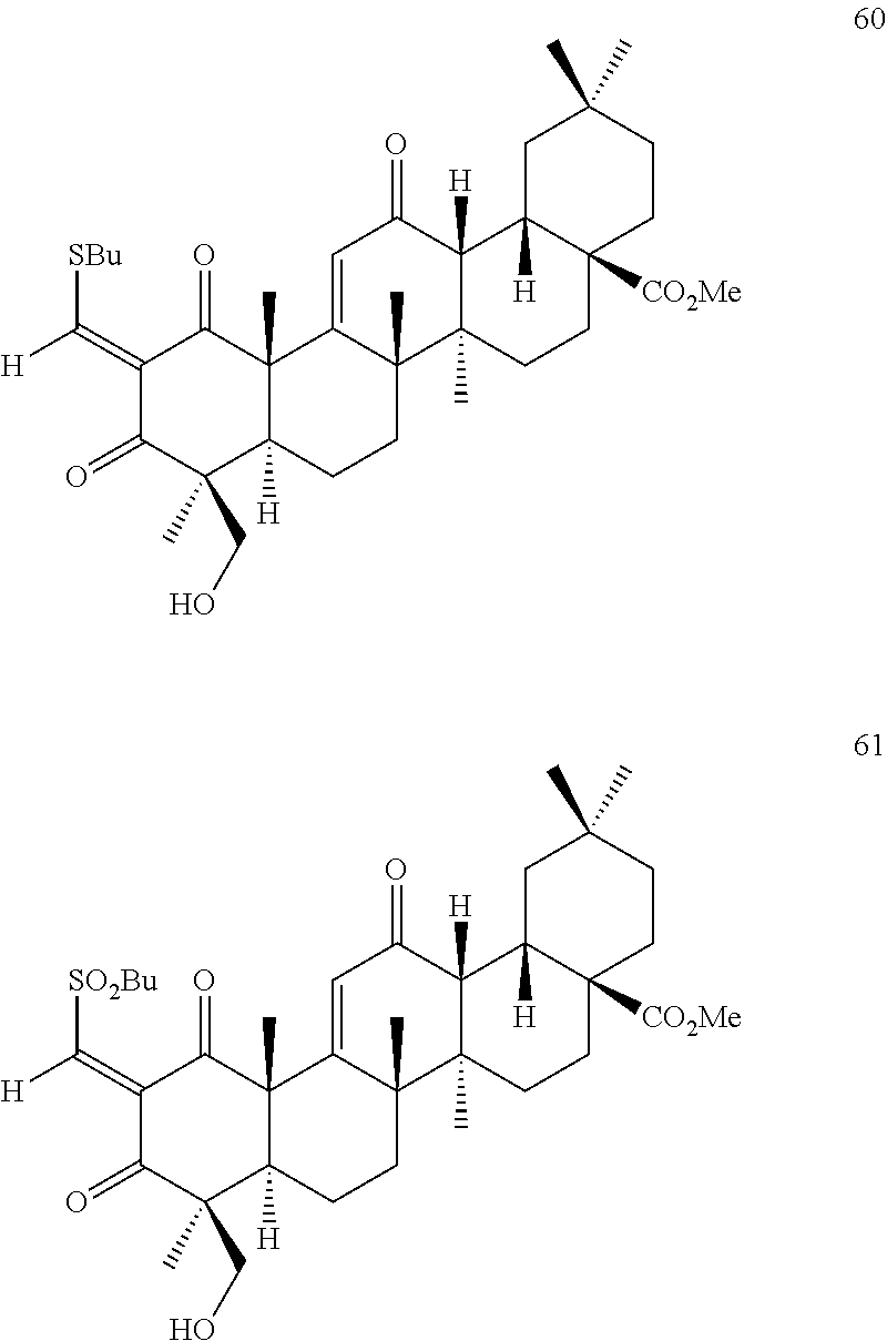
C1C2([H])C([CO2Me])(CCC1(C)C)CCC1(C)C2([H])C(=O)C=C2C1(C)CCC1([H])C2(C)C(=O)C(=C([H])[SBu])C(=O)C1(CO)C.C1C2([H])C([CO2Me])(CCC1(C)C)CCC1(C)C2([H])C(=O)C=C2C1(C)CCC1([H])C2(C)C(=O)C(=C([H])[SO2Bu])C(=O)C1(CO)C
